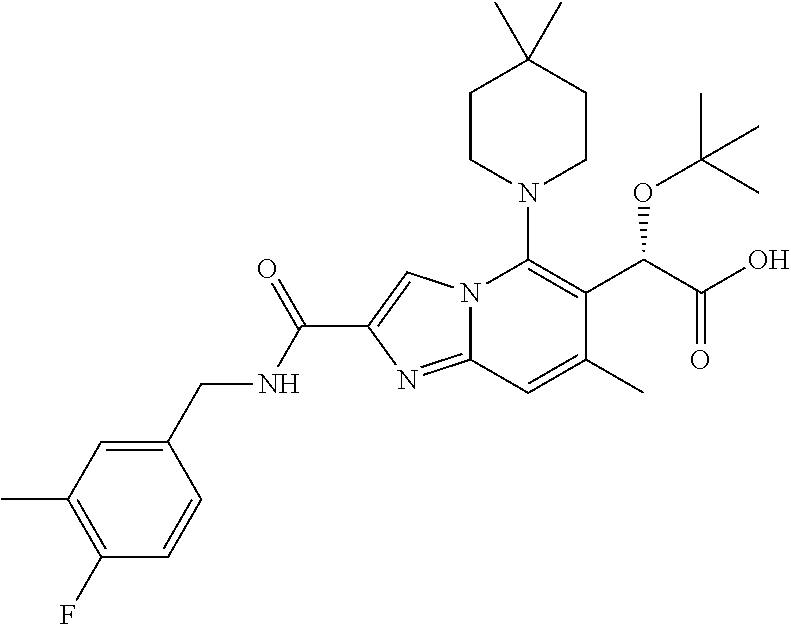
C1CN(C2=C(C(C(=O)O)OC(C)(C)C)C(C)=CC3=NC(C(NCC4=CC(C)=C(F)C=C4)=O)=CN23)CCC1(C)C
